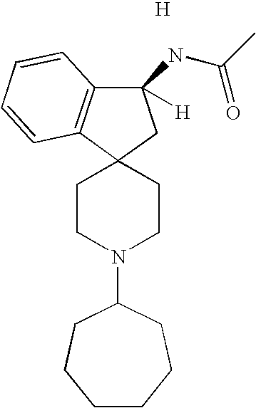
C1(NC(=O)C)([H])C2=C(C3(C1)CCN(C1CCCCCC1)CC3)C=CC=C2.[H]
